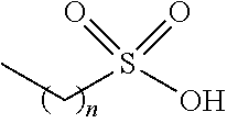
S(O)(CC)(=O)=O
